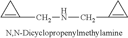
C1=C(CNCC2=CC2)C1
